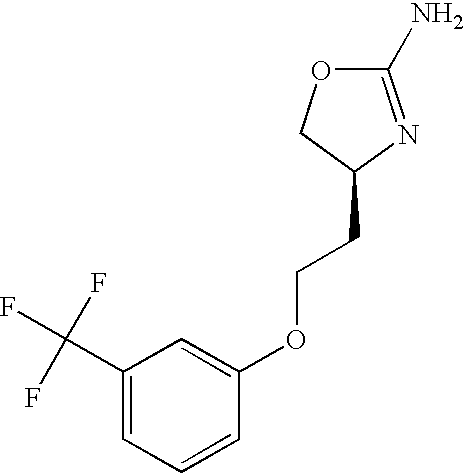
C1(N)=NC(CCOC2=CC(C(F)(F)F)=CC=C2)CO1
